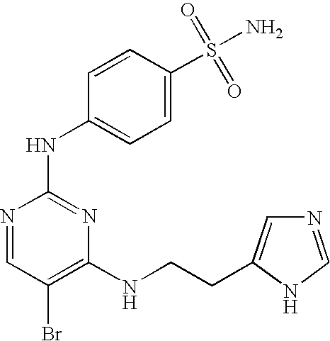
N1=CC(Br)=C(NCCC2=CN=CN2)N=C1NC1=CC=C(S(=O)(=O)N)C=C1
